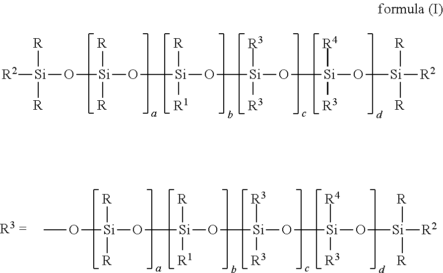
[R2][Si]([R])([R])O[Si]([R])([R])O[Si]([R])([R1])O[Si]([R3])([R3])O[Si]([R4])([R3])O[Si]([R])([R])[R2].CO[Si]([R])([R])O[Si]([R])([R1])O[Si]([R3])([R3])O[Si]([R4])([R3])O[Si]([R])([R])[R2]
